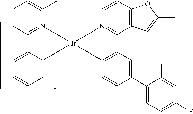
C1=C2C(=CC=C1)C[Ir]1(CN3=C2C=CC=C3C)CN2=C(C3=C(C=C2)OC(C)=C3)C2=C(C=CC(C3=CC=C(F)C=C3F)=C2)C1
